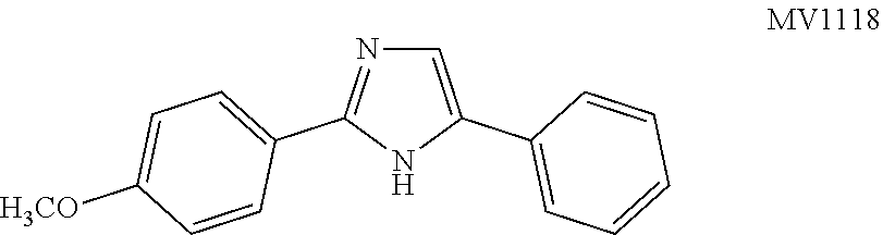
C1=C(C2=CC=CC=C2)NC(C2=CC=C([H3CO])C=C2)=N1
